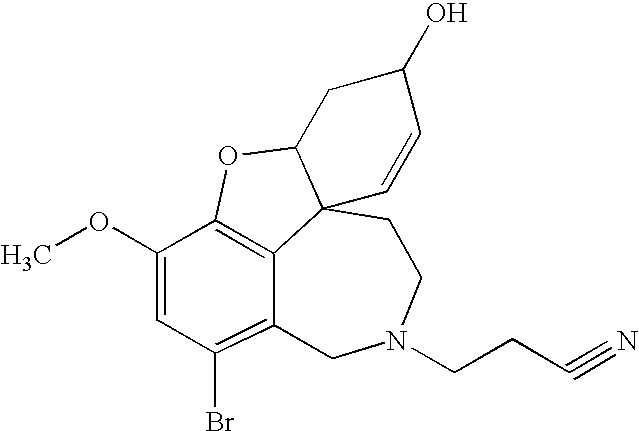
C12=C3C(OC)=CC(Br)=C1CN(CCC#N)CCC21C(O3)CC(O)C=C1
